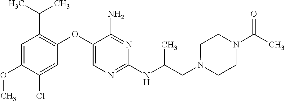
C1=C(OC)C(Cl)=CC(OC2=CN=C(NC(CN3CCN(C(=O)C)CC3)C)N=C2N)=C1C(C)C
